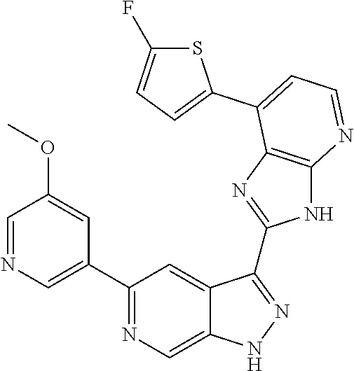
C1(C2=NC=C3C(=C2)C(C2=NC4=C(N2)N=CC=C4C2=CC=C(F)S2)=NN3)=CN=CC(OC)=C1
